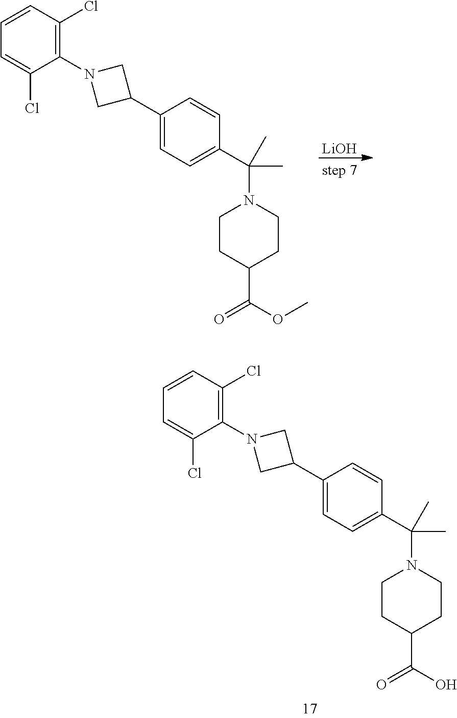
C1(C2CN(C3=C(Cl)C=CC=C3Cl)C2)=CC=C(C(N2CCC(C(O)=O)CC2)(C)C)C=C1.[LiOH].C1(C2CN(C3=C(Cl)C=CC=C3Cl)C2)=CC=C(C(N2CCC(C(OC)=O)CC2)(C)C)C=C1
